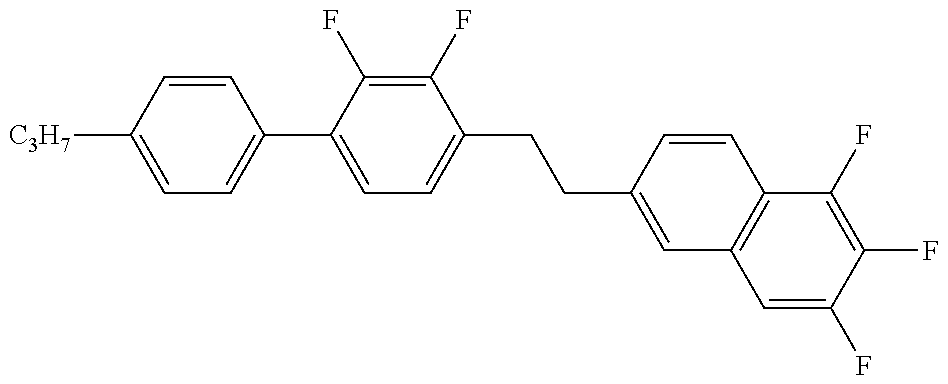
C1=C([C3H7])C=CC(C2=CC=C(CCC3=CC4=C(C=C3)C(F)=C(F)C(F)=C4)C(F)=C2F)=C1
